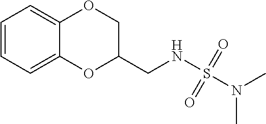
C1=CC=C2C(=C1)OCC(CNS(N(C)C)(=O)=O)O2
